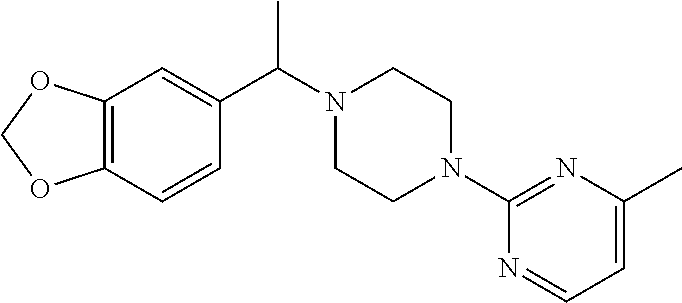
C12=C(C=CC(C(N3CCN(C4=NC(C)=CC=N4)CC3)C)=C1)OCO2
